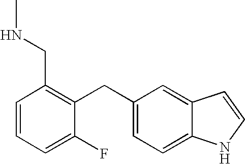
C1=CC=C(F)C(CC2=CC=C3C(=C2)C=CN3)=C1CNC
